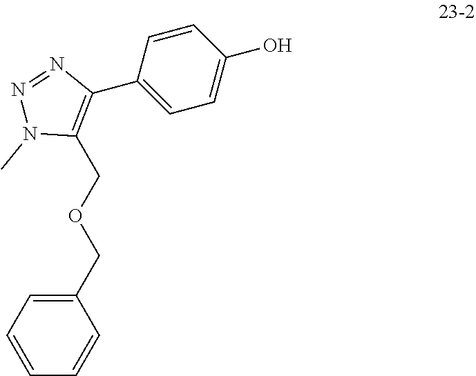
C1=C(C2=C(COCC3=CC=CC=C3)N(C)N=N2)C=CC(O)=C1
